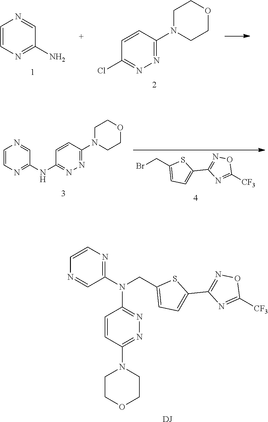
C1=CN=C(N)C=N1.C1=CC(N2CCOCC2)=NN=C1Cl.C1=CN=C(NC2=NN=C(N3CCOCC3)C=C2)C=N1.BrCC1=CC=C(C2=NOC([CF3])=N2)S1.N(CC1=CC=C(C2=NOC([CF3])=N2)S1)(C1=NC=CN=C1)C1=NN=C(N2CCOCC2)C=C1.[DJ]
